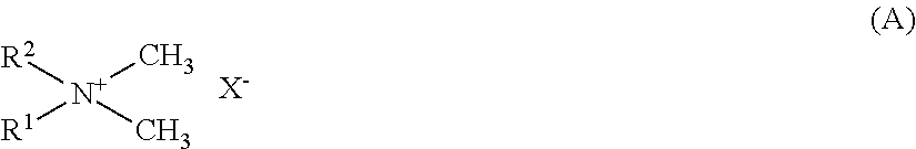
[R1][N+](C)([R2])C.[X-]
